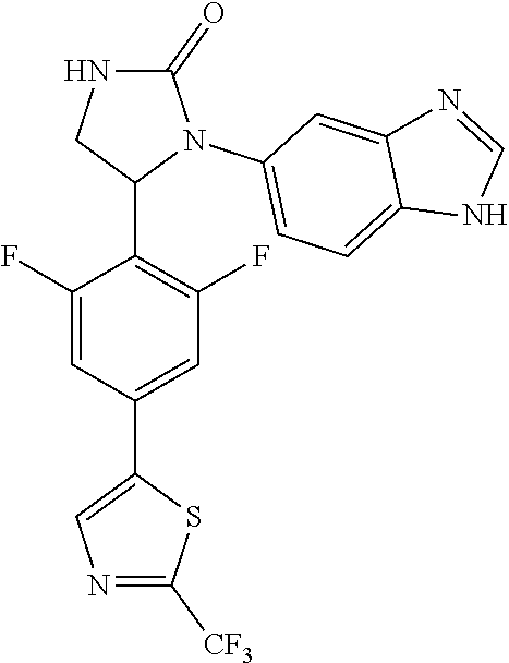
C1(F)=CC(C2=CN=C([CF3])S2)=CC(F)=C1C1N(C2=CC=C3C(=C2)N=CN3)C(=O)NC1
